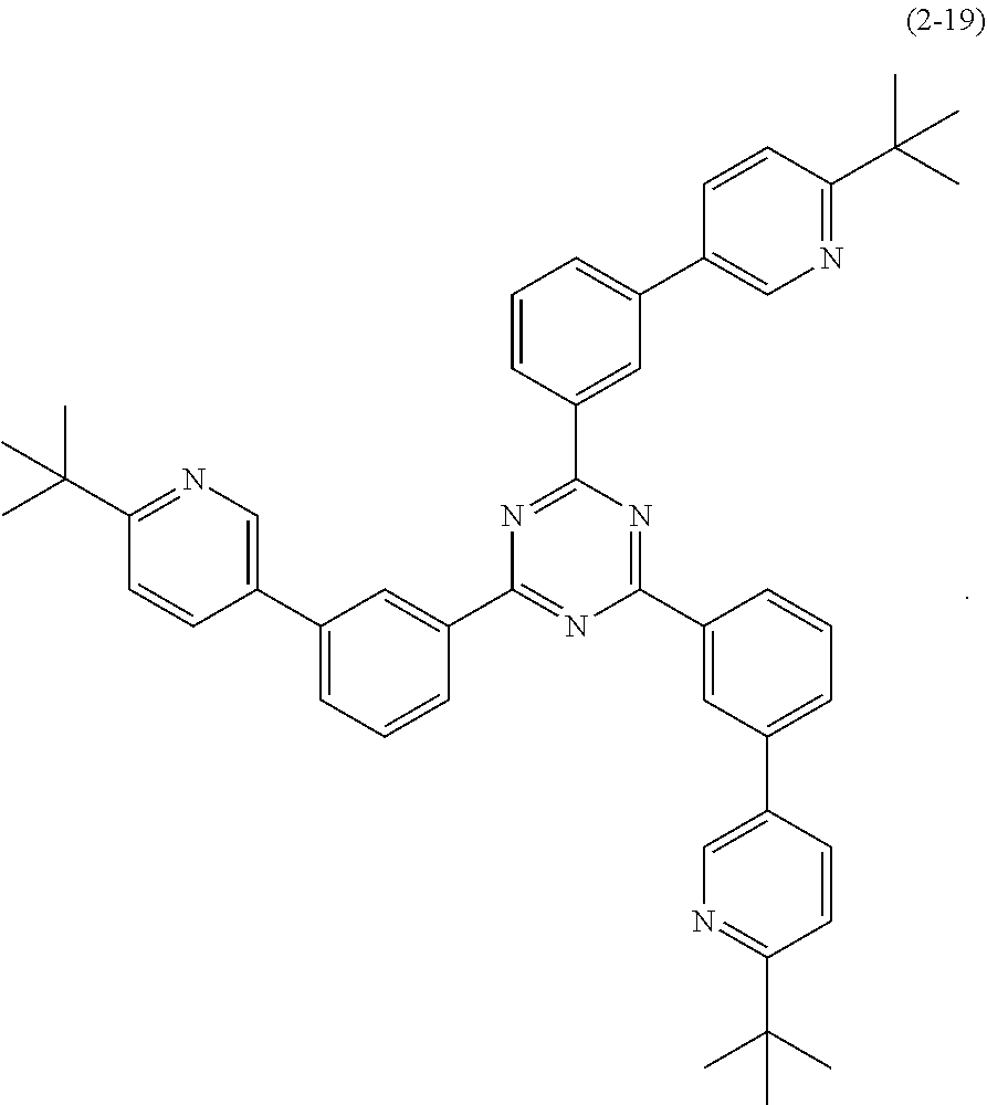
C1(C2=CC(C3=CN=C(C(C)(C)C)C=C3)=CC=C2)=NC(C2=CC(C3=CN=C(C(C)(C)C)C=C3)=CC=C2)=NC(C2=CC(C3=CN=C(C(C)(C)C)C=C3)=CC=C2)=N1
